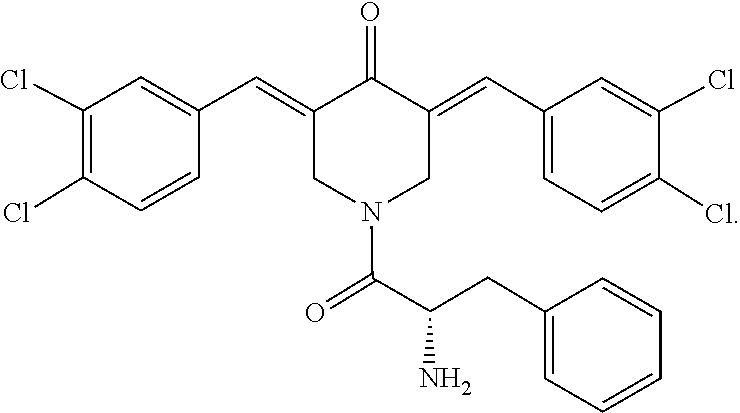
C1=C(CC(C(=O)N2CC(=CC3=CC=C(Cl)C(Cl)=C3)C(=O)C(=CC3=CC(Cl)=C(Cl)C=C3)C2)N)C=CC=C1
